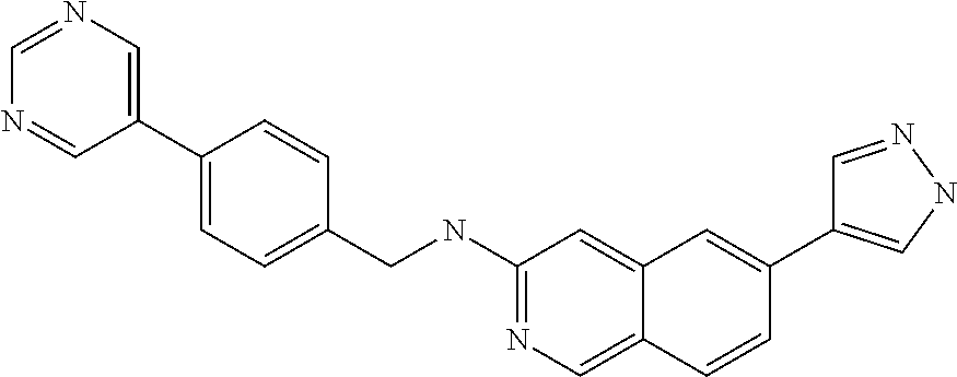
C1(NCC2=CC=C(C3=CN=CN=C3)C=C2)=NC=C2C(=C1)C=C(C1=CNN=C1)C=C2
